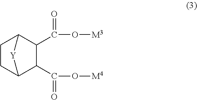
C1(C(O[M3])=O)C2CCC(C1C(=O)O[M4])[Y]2
